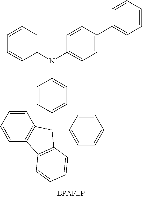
C1=CC(C2(C3=CC=CC=C3)C3=C(C=CC=C3)C3=C2C=CC=C3)=CC=C1N(C1=CC=C(C2=CC=CC=C2)C=C1)C1=CC=CC=C1
